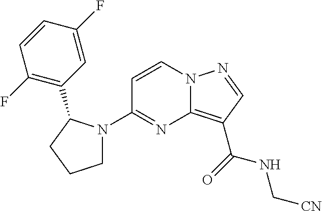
C12=C(C(=O)NC[CN])C=NN1C=CC(N1CCCC1C1=C(F)C=CC(F)=C1)=N2
